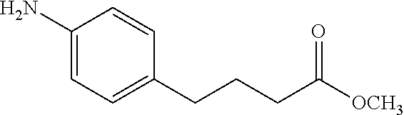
NC1=CC=C(CCCC([OCH3])=O)C=C1
